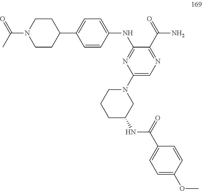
C(N1CCC(C2=CC=C(NC3=NC(N4CC(NC(C5=CC=C(OC)C=C5)=O)CCC4)=CN=C3C(=O)N)C=C2)CC1)(C)=O
